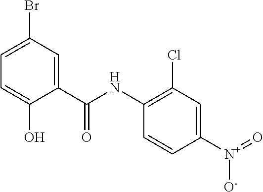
C1(C(NC2=C(Cl)C=C([N+]([O-])=O)C=C2)=O)=CC(Br)=CC=C1O
